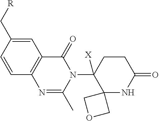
C1=C(C[R])C=CC2=C1C(=O)N(C1([X])C3(NC(=O)CC1)COC3)C(C)=N2
